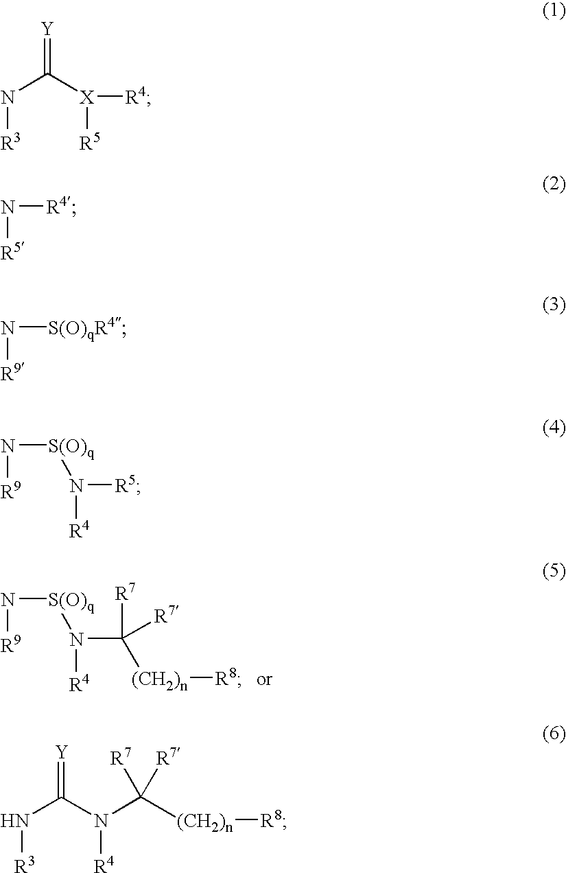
[S(O)q](N[R9])N([R4])C([(CH2)n][R8])([R7])[R7].N(C([X]([R5])[R4])=[Y])[R3].[R4]N[R5].[S(O)qR4]N[R9].[S(O)q](N[R9])N([R5])[R4].N(C([R7])([R7])[(CH2)n][R8])([R4])C(N[R3])=[Y]
